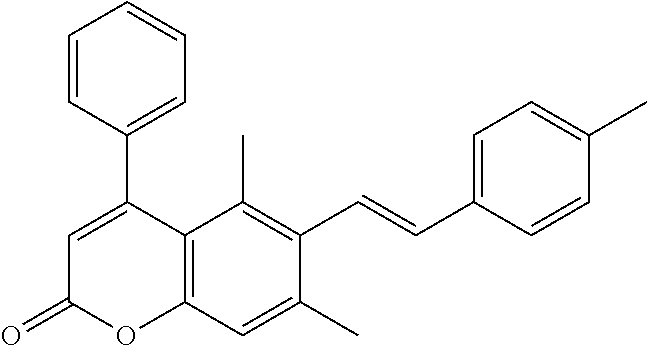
C1(C2=CC(=O)OC3=C2C(C)=C(C=CC2=CC=C(C)C=C2)C(C)=C3)=CC=CC=C1
